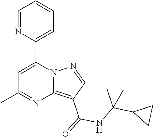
C12=C(C(=O)NC(C3CC3)(C)C)C=NN1C(C1=CC=CC=N1)=CC(C)=N2
